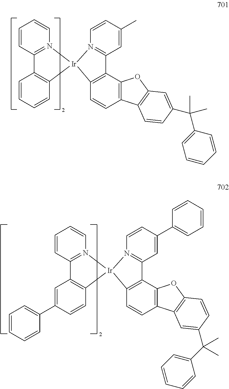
C1=CC=CC2=C1C1=N(C=CC=C1)[Ir]21N2=C(C=C(C)C=C2)C2=C1C=CC1=C2OC2=C1C=CC(C(C)(C1=CC=CC=C1)C)=C2.C1=C(C2=CC=CC=C2)C=CC2=C1C1=N(C=CC=C1)[Ir]21N2=C(C=C(C3=CC=CC=C3)C=C2)C2=C1C=CC1=C2OC2=C1C=C(C(C1=CC=CC=C1)(C)C)C=C2
